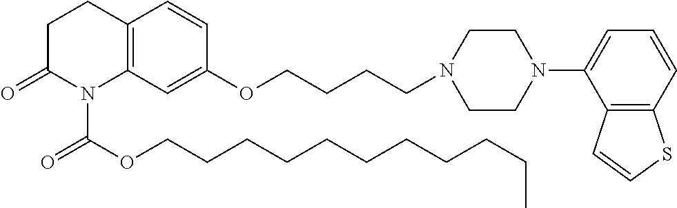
C12=C(C=C(OCCCCN3CCN(C4=CC=CC5=C4C=CS5)CC3)C=C1)N(C(OCCCCCCCCCCC)=O)C(=O)CC2
